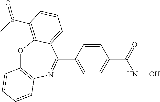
O1C2=C(N=C(C3=CC=C(C(NO)=O)C=C3)C3=CC=CC(S(C)=O)=C13)C=CC=C2
